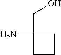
C1CCC1(CO)N
